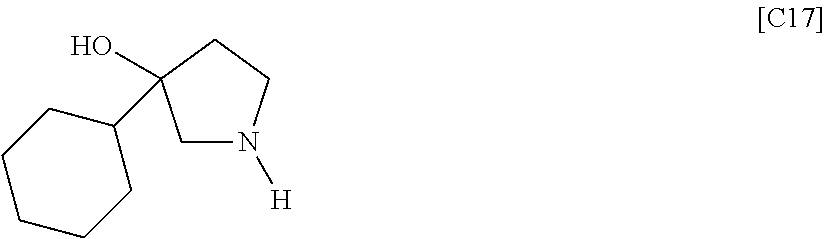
C1N([H])CCC1(O)C1CCCCC1
